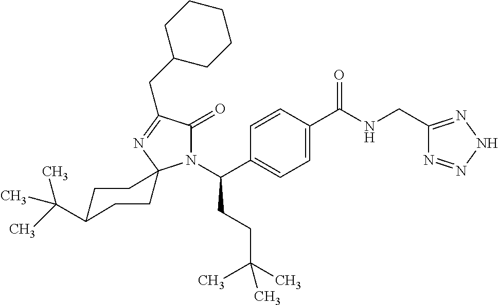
C1C(C(C)(C)C)CCC2(C1)N(C(C1=CC=C(C(NCC3=NNN=N3)=O)C=C1)CCC(C)(C)C)C(=O)C(CC1CCCCC1)=N2
